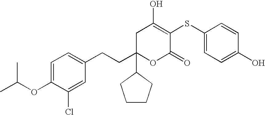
C1=C(OC(C)C)C(Cl)=CC(CCC2(C3CCCC3)OC(=O)C(SC3=CC=C(O)C=C3)=C(O)C2)=C1
